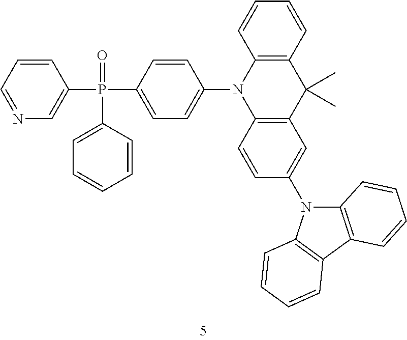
C1=CC=NC=C1P(C1=CC=C(N2C3=C(C(C)(C)C4=C2C=CC=C4)C=C(N2C4=C(C5=C2C=CC=C5)C=CC=C4)C=C3)C=C1)(C1=CC=CC=C1)=O
